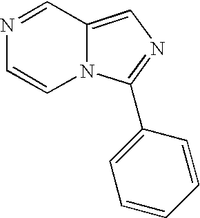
N1=CC2=CN=C(C3=CC=CC=C3)N2C=C1
